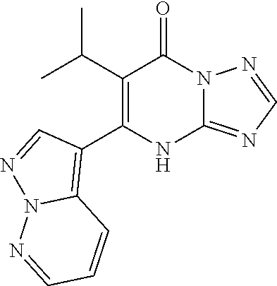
C1(C(C)C)=C(C2=C3N(N=C2)N=CC=C3)NC2=NC=NN2C1=O
